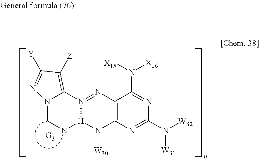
N12CN[H]3N(=NC4=C(N3[W30])N=C(N([W32])[W31])N=C4N([X15])[X16])C1=C([Z])C([Y])=N2
